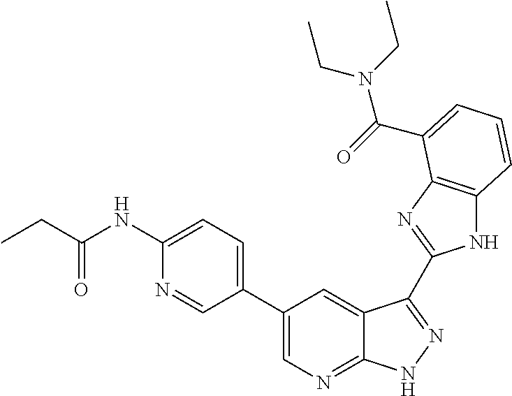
C1(C2=CN=C3C(=C2)C(C2=NC4=C(N2)C=CC=C4C(=O)N(CC)CC)=NN3)=CC=C(NC(=O)CC)N=C1
